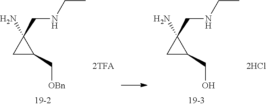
C1C(C[OBn])C1(CNCC)N.C1C(CO)C1(CNCC)N
